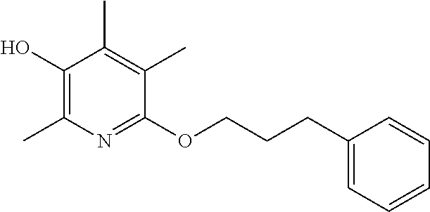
C1(OCCCC2=CC=CC=C2)=NC(C)=C(O)C(C)=C1C
